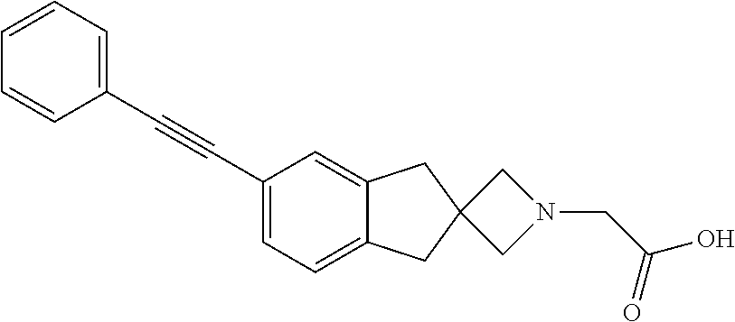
C1(C#CC2=CC=C3C(=C2)CC2(C3)CN(CC(=O)O)C2)=CC=CC=C1
